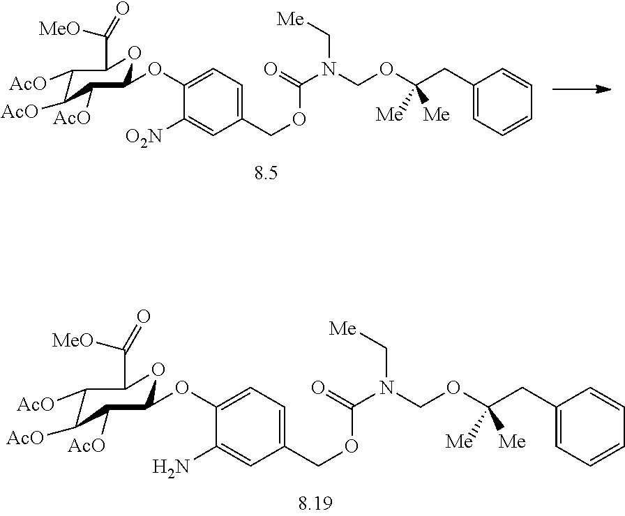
C1(COC(N(COC(CC2=CC=CC=C2)([Me])[Me])C[Me])=O)=CC=C(OC2C([AcO])C([AcO])C([AcO])C(C([MeO])=O)O2)C([O2N])=C1.C1(COC(N(COC(CC2=CC=CC=C2)([Me])[Me])C[Me])=O)=CC=C(OC2C([AcO])C([AcO])C([AcO])C(C([MeO])=O)O2)C(N)=C1
